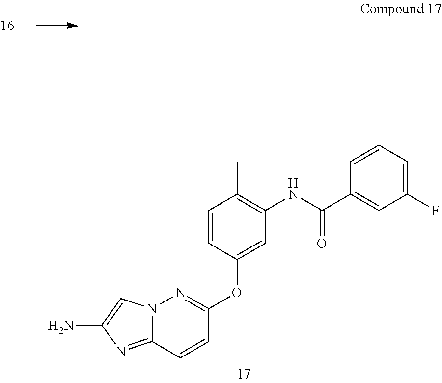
N12C(=NC(N)=C1)C=CC(OC1=CC(NC(=O)C3=CC(F)=CC=C3)=C(C)C=C1)=N2
